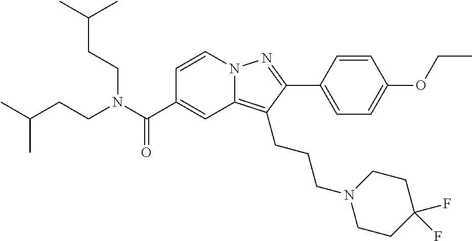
C1=CN2C(=C(CCCN3CCC(F)(F)CC3)C(C3=CC=C(OCC)C=C3)=N2)C=C1C(N(CCC(C)C)CCC(C)C)=O
